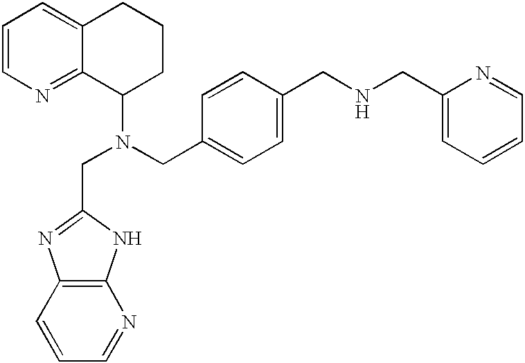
C1=CC=NC2=C1N=C(CN(CC1=CC=C(CNCC3=CC=CC=N3)C=C1)C1CCCC3=CC=CN=C13)N2
